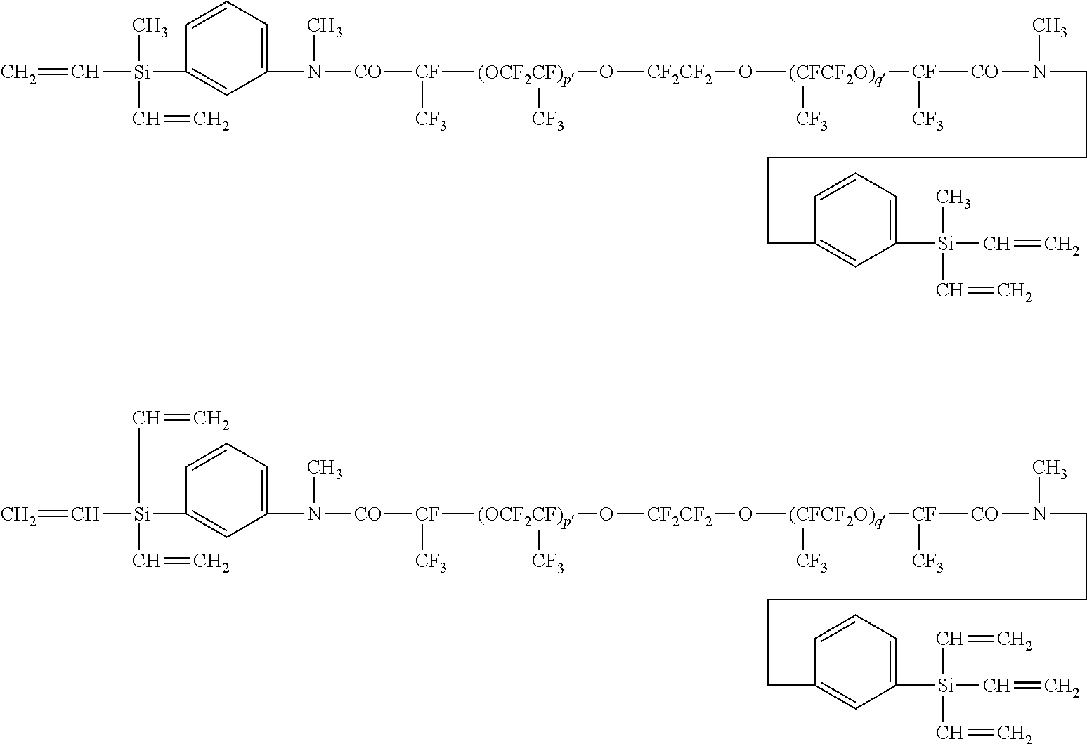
C=C[Si](C)(C=C)C1=CC(N(C)[CO][CF]([CF3])[(OCF2CF)p]([CF3])O[CF2CF2]O[(CFCF2O)q]([CF3])[CF]([CF3])[CO]N(CCCCC2=CC([Si](C=C)(C)C=C)=CC=C2)C)=CC=C1.C=C[Si](C=C)(C1=CC(N(C)[CO][CF]([CF3])[(OCF2CF)p]([CF3])O[CF2CF2]O[(CFCF2O)q]([CF3])[CF]([CF3])[CO]N(CCCCC2=CC([Si](C=C)(C=C)C=C)=CC=C2)C)=CC=C1)C=C
